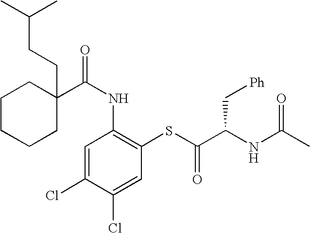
C1CCCC(CCC(C)C)(C(NC2=C(SC(=O)C(C[Ph])NC(C)=O)C=C(Cl)C(Cl)=C2)=O)C1
